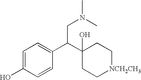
C1=C(O)C=CC(C(C2(O)CC[NCH2CH3]CC2)CN(C)C)=C1
